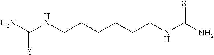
NC(NCCCCCCNC(N)=S)=S
